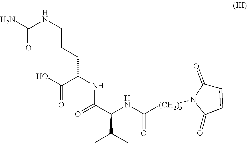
O=C(N)NCCCC(C(O)=O)NC(=O)C(C(C)C)NC([(CH2)5]N1C(=O)C=CC1=O)=O
